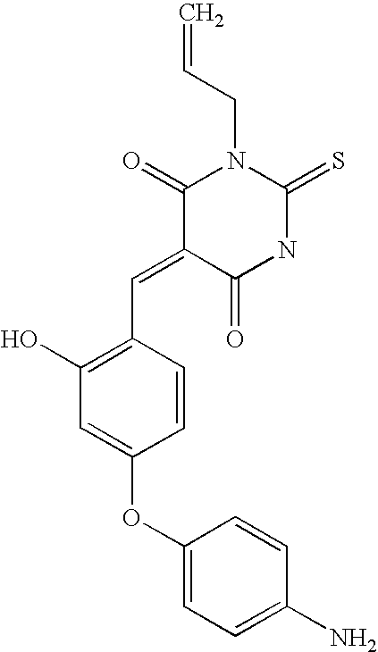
C=CCN1C(=O)C(=CC2=C(O)C=C(OC3=CC=C(N)C=C3)C=C2)C(=O)NC1=S
